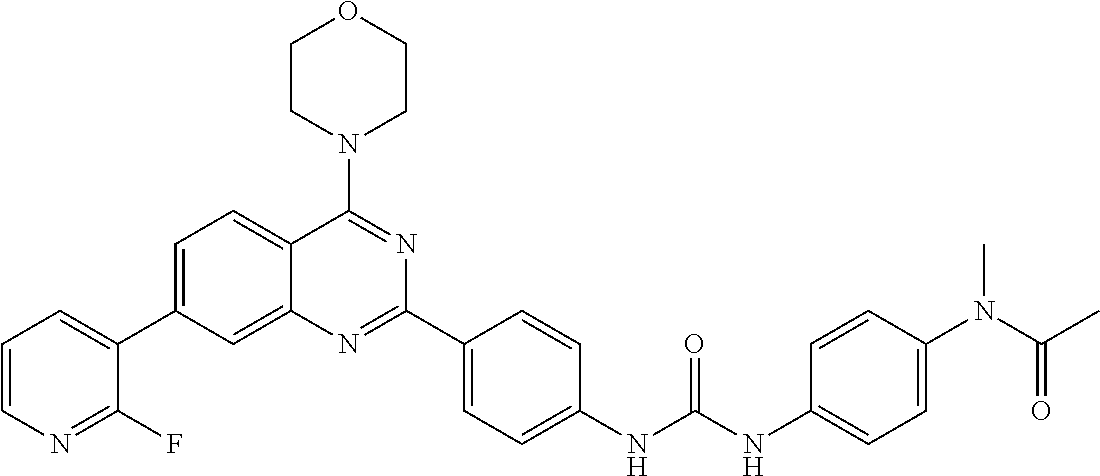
C1=C(C2=CC=CN=C2F)C=C2C(=C1)C(N1CCOCC1)=NC(C1=CC=C(NC(NC3=CC=C(N(C(C)=O)C)C=C3)=O)C=C1)=N2
